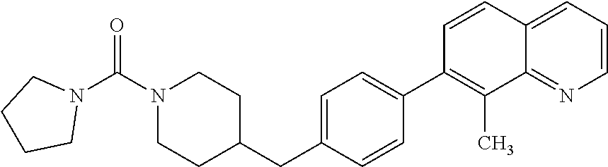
C1=C(C2=C(C)C3=NC=CC=C3C=C2)C=CC(CC2CCN(C(N3CCCC3)=O)CC2)=C1
